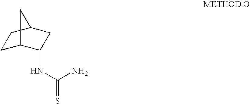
C(=S)(NC1C2CCC(C1)C2)N
